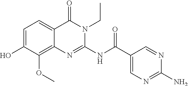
C1=C(O)C(OC)=C2C(=C1)C(=O)N(CC)C(NC(C1=CN=C(N)N=C1)=O)=N2
